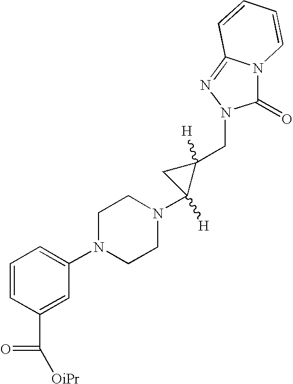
C(C1=CC(N2CCN(C3([H])C([H])(CN4C(=O)N5C(=N4)C=CC=C5)C3)CC2)=CC=C1)([OiPr])=O
